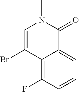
C1=C(Br)C2=C(F)C=CC=C2C(=O)N1C
